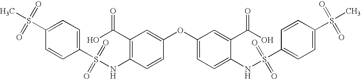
C1(C(=O)O)=C(NS(C2=CC=C(S(=O)(=O)C)C=C2)(=O)=O)C=CC(OC2=CC=C(NS(C3=CC=C(S(=O)(=O)C)C=C3)(=O)=O)C(C(O)=O)=C2)=C1
